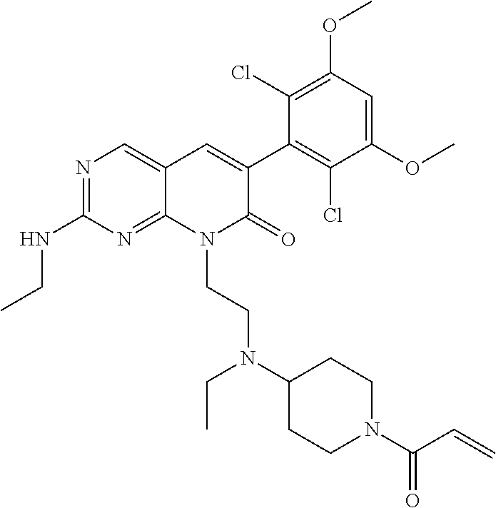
C1(NCC)=NC=C2C(=N1)N(CCN(C1CCN(C(C=C)=O)CC1)CC)C(=O)C(C1=C(Cl)C(OC)=CC(OC)=C1Cl)=C2
